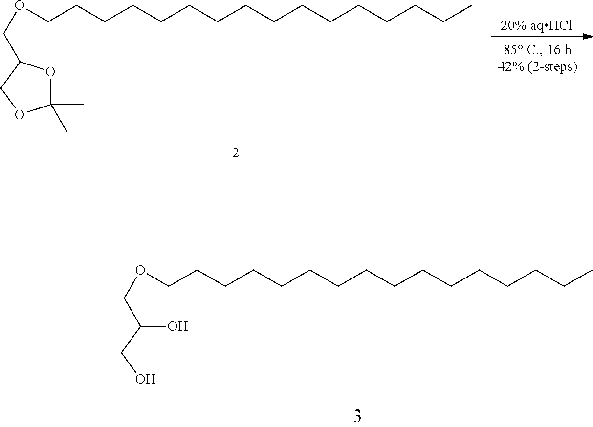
OC(CO)COCCCCCCCCCCCCCCCC.C1(C)(C)OC(COCCCCCCCCCCCCCCCC)CO1
